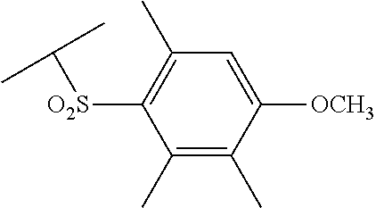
C1(C)=C(C)C([OCH3])=CC(C)=C1[O2S]C(C)C
